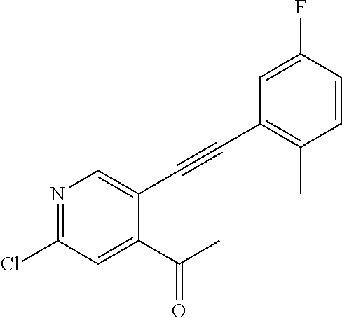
N1=C(Cl)C=C(C(C)=O)C(C#CC2=C(C)C=CC(F)=C2)=C1
